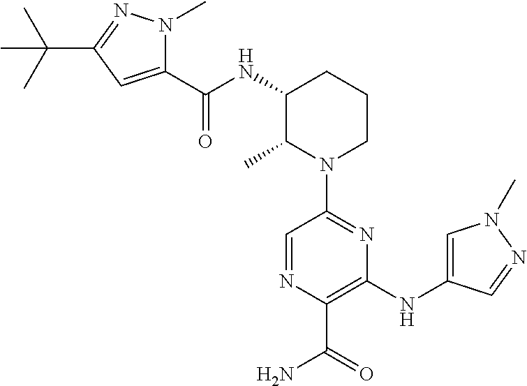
C1=NC(C(=O)N)=C(NC2=CN(C)N=C2)N=C1N1CCCC(NC(C2=CC(C(C)(C)C)=NN2C)=O)C1C
